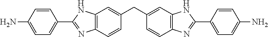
C1=CC(N)=CC=C1C1=NC2=C(N1)C=C(CC1=CC3=C(N=C(C4=CC=C(N)C=C4)N3)C=C1)C=C2
